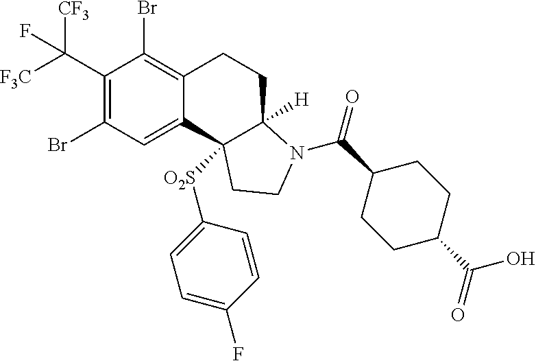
C1(C([F3C])([CF3])F)=C(Br)C=C2C(=C1Br)CCC1([H])N(C(C3CCC(C(=O)O)CC3)=O)CCC21[O2S]C1=CC=C(F)C=C1
